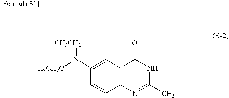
C1(N([H3CH2C])[CH3CH2])=CC2=C(C=C1)N=C(C)NC2=O
